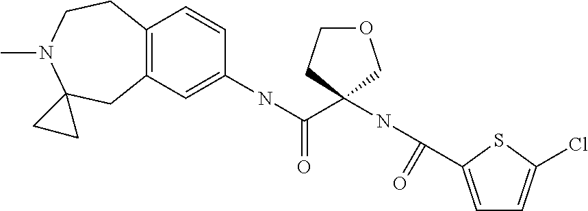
C12=C(C=C(NC(C3(NC(=O)C4=CC=C(Cl)S4)COCC3)=O)C=C1)CC1(N(C)CC2)CC1
